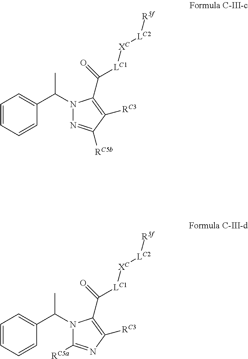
C1=CC=CC(C(C)N2N=C([RC5b])C([RC3])=C2C([LC1][XC][LC2][R5f])=O)=C1.C1=CC=CC(C(C)N2C([RC5a])=NC([RC3])=C2C([LC1][XC][LC2][R5f])=O)=C1
